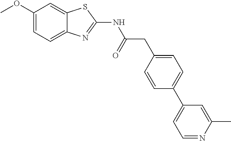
C1(OC)=CC=C2C(=C1)SC(NC(CC1=CC=C(C3=CC=NC(C)=C3)C=C1)=O)=N2
